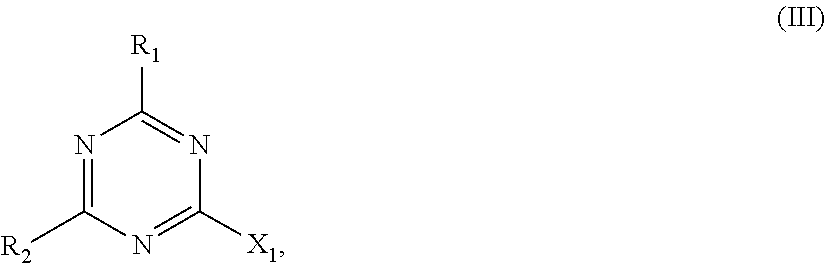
N1=C([R1])N=C([R2])N=C1[X1]
